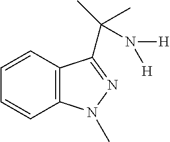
C1=CC2=C(C=C1)N(C)N=C2C(C)(N([H])[H])C
